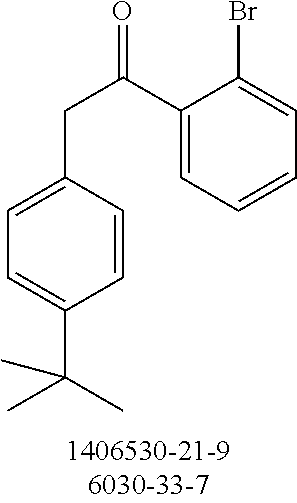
C(C1=CC=C(C(C)(C)C)C=C1)C(C1=CC=CC=C1Br)=O
